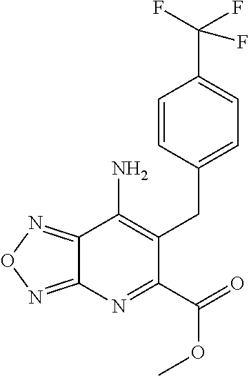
C1(CC2=C(N)C3=NON=C3N=C2C(=O)OC)=CC=C(C(F)(F)F)C=C1
